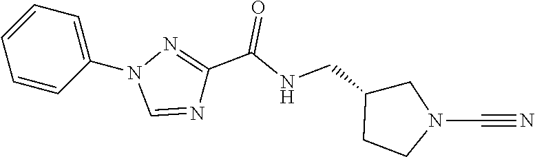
C1(N2C=NC(C(NCC3CCN(C#N)C3)=O)=N2)=CC=CC=C1
